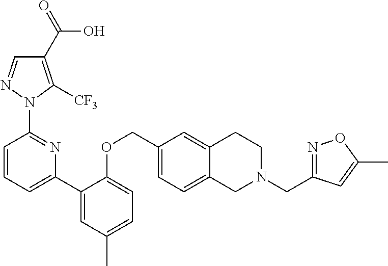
C1(C(=O)O)=C([CF3])N(C2=NC(C3=CC(C)=CC=C3OCC3=CC=C4C(=C3)CCN(CC3=NOC(C)=C3)C4)=CC=C2)N=C1
